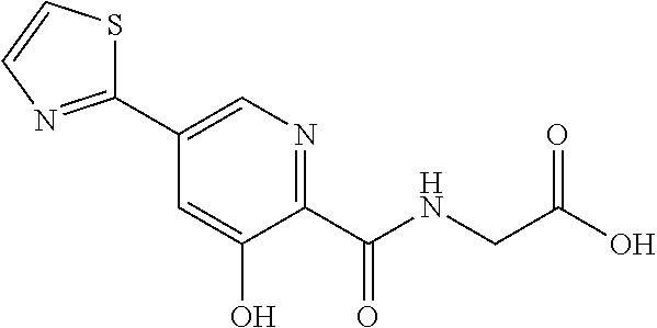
C1(C2=CN=C(C(=O)NCC(=O)O)C(O)=C2)=NC=CS1
